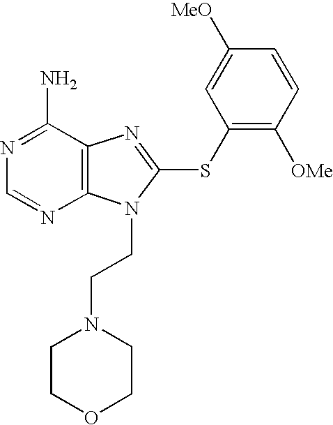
N1=C(N)C2=C(N=C1)N(CCN1CCOCC1)C(SC1=C([OMe])C=CC([MeO])=C1)=N2
